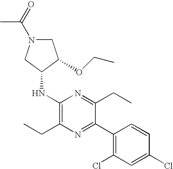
C1(NC2CN(C(=O)C)CC2OCC)=C(CC)N=C(C2=C(Cl)C=C(Cl)C=C2)C(CC)=N1
